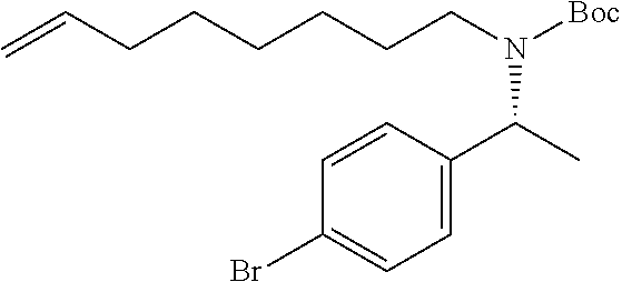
C1=C(C(C)N([Boc])CCCCCCC=C)C=CC(Br)=C1
